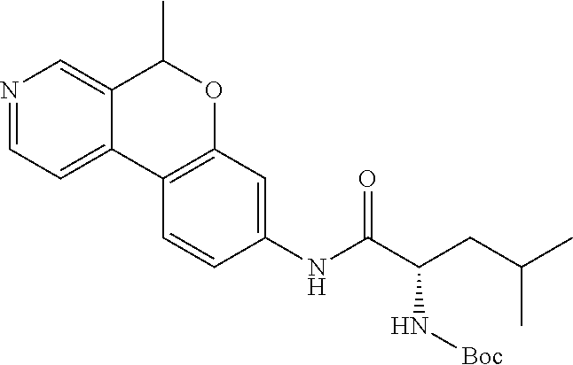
C12=CC=NC=C1C(C)OC1=C2C=CC(NC(C(CC(C)C)N[Boc])=O)=C1
